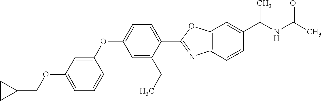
C1=C(OCC2CC2)C=C(OC2=CC=C(C3=NC4=C(O3)C=C(C(NC(C)=O)C)C=C4)C(CC)=C2)C=C1
